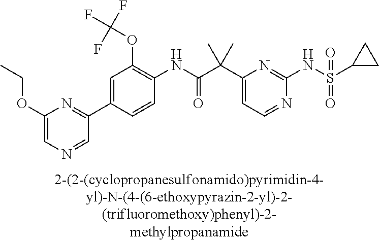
C1(NC(=O)C(C2=CC=NC(NS(=O)(=O)C3CC3)=N2)(C)C)=C(OC(F)(F)F)C=C(C2=NC(OCC)=CN=C2)C=C1
